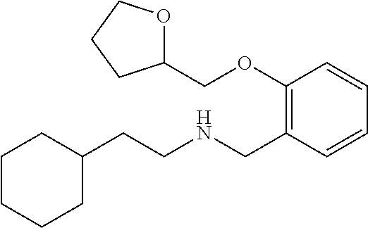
C1C(CCNCC2=C(OCC3OCCC3)C=CC=C2)CCCC1
